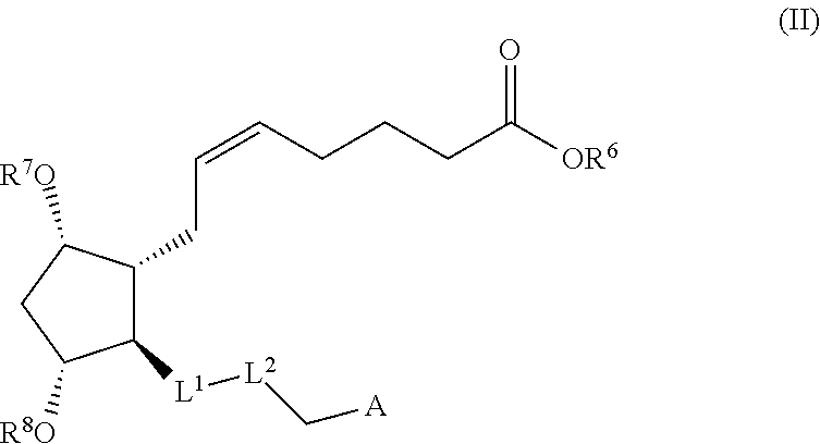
C(=CCCCC([OR6])=O)CC1C([L1][L2]C[A])C([R8O])CC1[R7O]
